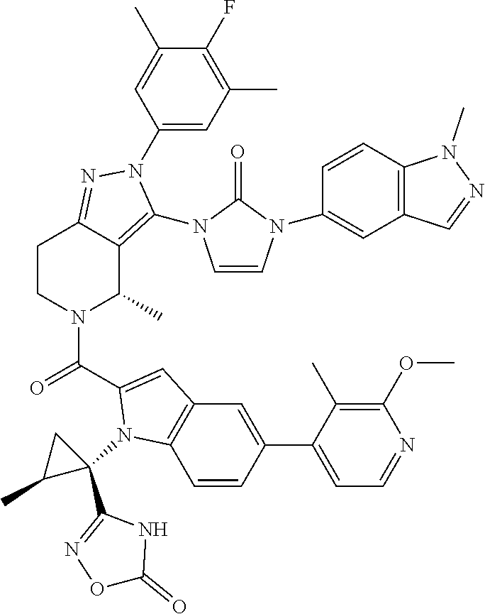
C1(F)=C(C)C=C(N2C(N3C=CN(C4=CC5=C(C=C4)N(C)N=C5)C3=O)=C3C(C)N(C(=O)C4=CC5=C(C=CC(C6=CC=NC(OC)=C6C)=C5)N4C4(C5=NOC(=O)N5)CC4C)CCC3=N2)C=C1C
